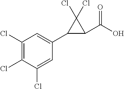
C1(C2=CC(Cl)=C(Cl)C(Cl)=C2)C(C(O)=O)C1(Cl)Cl
